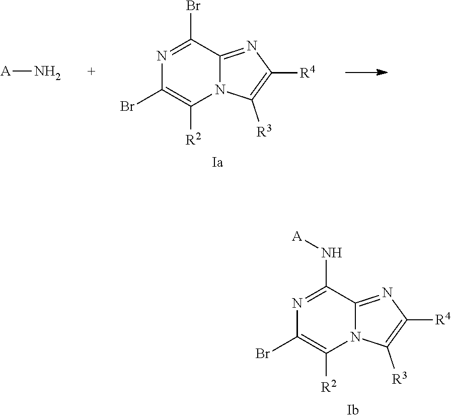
[A]N.N1=C(Br)C2=NC([R4])=C([R3])N2C([R2])=C1Br.N1=C(N[A])C2=NC([R4])=C([R3])N2C([R2])=C1Br
